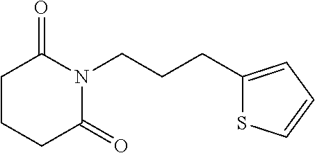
C1CC(=O)N(CCCC2=CC=CS2)C(=O)C1
